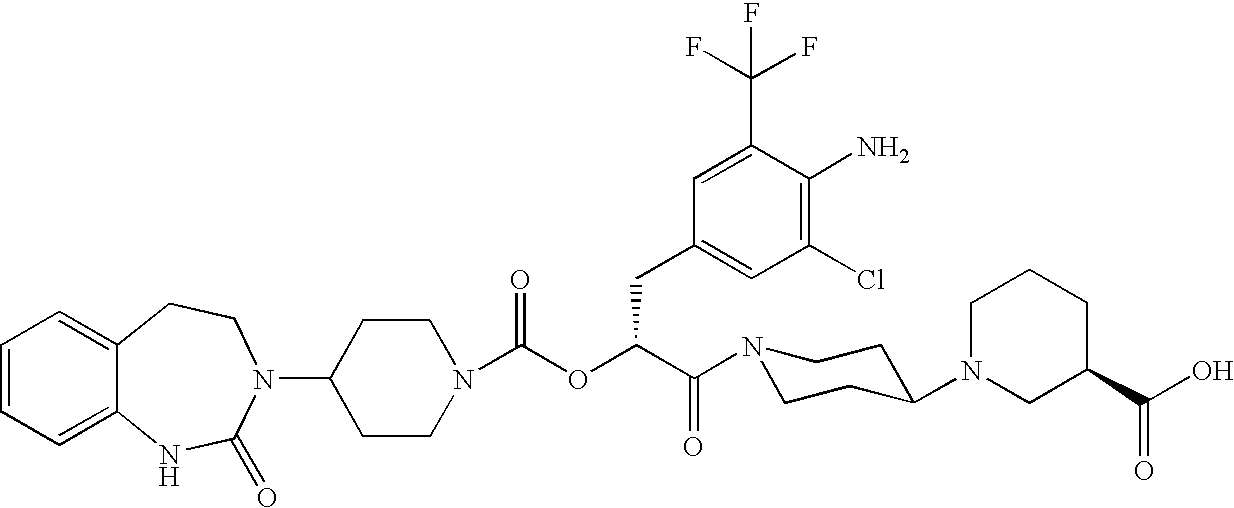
C12=CC=CC=C1NC(=O)N(C1CCN(C(OC(C(=O)N3CCC(N4CC(C(O)=O)CCC4)CC3)CC3=CC(Cl)=C(N)C(C(F)(F)F)=C3)=O)CC1)CC2
